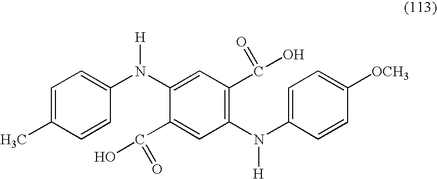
C1=CC(C)=CC=C1N(C1=CC(C(=O)O)=C(N(C2=CC=C([OCH3])C=C2)[H])C=C1C(O)=O)[H]
